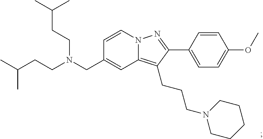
N12C(=C(CCCN3CCCCC3)C(C3=CC=C(OC)C=C3)=N1)C=C(CN(CCC(C)C)CCC(C)C)C=C2
